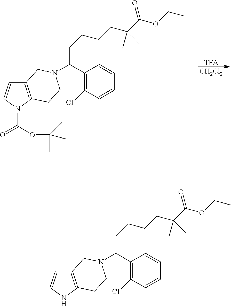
C12=C(N(C(=O)OC(C)(C)C)C=C1)CCN(C(CCCCC(C(=O)OCC)(C)C)C1=C(Cl)C=CC=C1)C2.[TFA].[CH2Cl2].C12=C(NC=C1)CCN(C(CCCCC(C(=O)OCC)(C)C)C1=C(Cl)C=CC=C1)C2
